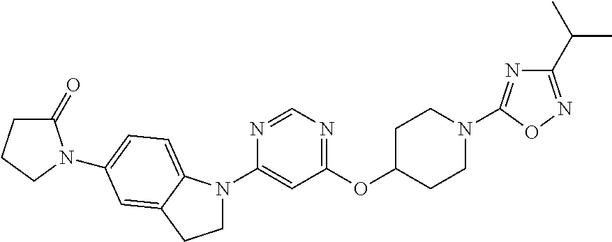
C1(=O)CCCN1C1=CC=C2N(C3=CC(OC4CCN(C5=NC(C(C)C)=NO5)CC4)=NC=N3)CCC2=C1
